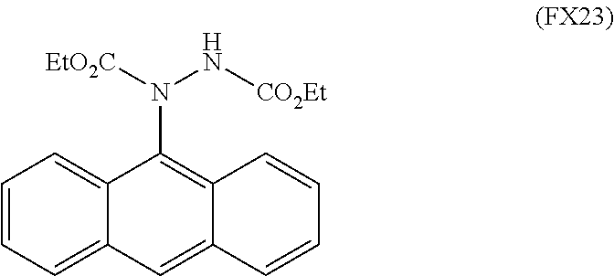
C1=CC=C2C(=C1)C(N([EtO2C])N[CO2Et])=C1C(=C2)C=CC=C1
